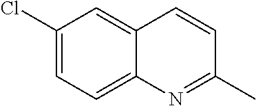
C1(Cl)=CC=C2C(=C1)C=CC(C)=N2
